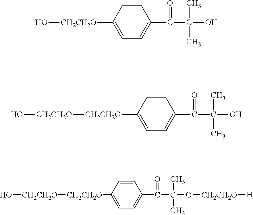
O[CH2CH2O]C1=CC=C(C(C(O)(C)C)=O)C=C1.O[CH2CH2O][CH2CH2O]C1=CC=C(C(C(O)(C)C)=O)C=C1.O[CH2CH2O][CH2CH2O]C1=CC=C(C(C(O[CH2CH2O][H])(C)C)=O)C=C1
